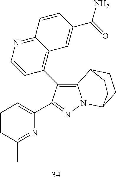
N1=C(C)C=CC=C1C1=NN2C(=C1C1=C3C(=NC=C1)C=CC(C(=O)N)=C3)C1CCC2CC1
